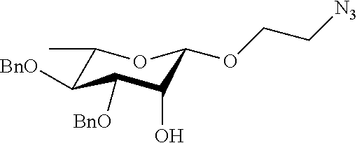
C1(C)C([BnO])C([BnO])C(O)C(OCC[N3])O1
